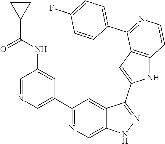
C1(C2=CN=CC(NC(C3CC3)=O)=C2)=NC=C2C(=C1)C(C1=CC3=C(N1)C=CN=C3C1=CC=C(F)C=C1)=NN2
